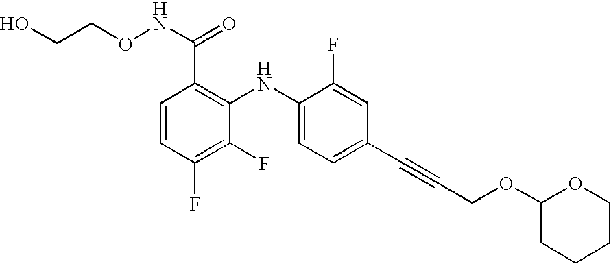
C1(NC2=C(C(=O)NOCCO)C=CC(F)=C2F)=CC=C(C#CCOC2CCCCO2)C=C1F
